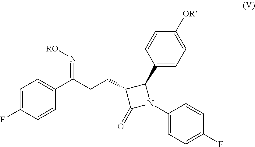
C1=C(F)C=CC(C(CCC2C(=O)N(C3=CC=C(F)C=C3)C2C2=CC=C([OR])C=C2)=N[RO])=C1
